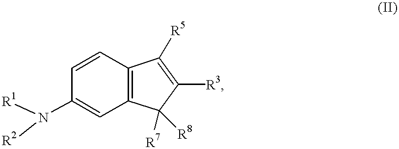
C1=CC2=C(C=C1N([R2])[R1])C([R7])([R8])C([R3])=C2[R5]
